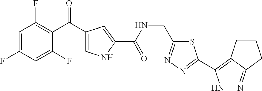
C1=C(F)C=C(F)C(C(=O)C2=CNC(C(NCC3=NN=C(C4=C5C(=NN4)CCC5)S3)=O)=C2)=C1F
